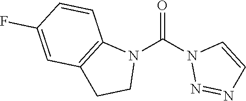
O=C(N1N=NC=C1)N1C2=C(CC1)C=C(F)C=C2
